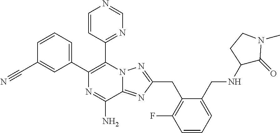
C1=CC(C#N)=CC(C2=C(C3=NC=NC=C3)N3C(=NC(CC4=C(F)C=CC=C4CNC4C(=O)N(C)CC4)=N3)C(N)=N2)=C1
